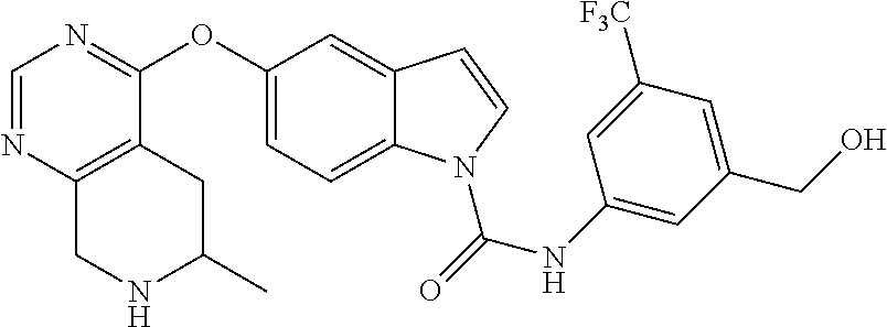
C1(OC2=NC=NC3=C2CC(C)NC3)=CC=C2C(=C1)C=CN2C(NC1=CC(CO)=CC([F3C])=C1)=O
